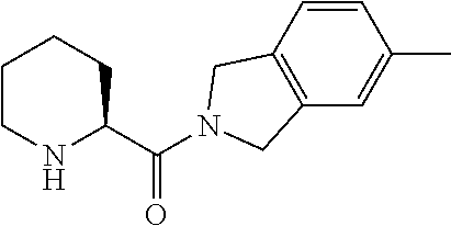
C1(C(=O)N2CC3=C(C=C(C)C=C3)C2)CCCCN1
